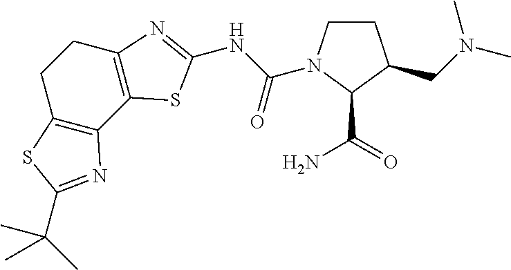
C1CN(C(NC2=NC3=C(C4=C(CC3)SC(C(C)(C)C)=N4)S2)=O)C(C(N)=O)C1CN(C)C
